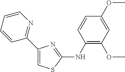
C1(C2=NC=CC=C2)=CSC(NC2=C(OC)C=C(OC)C=C2)=N1
